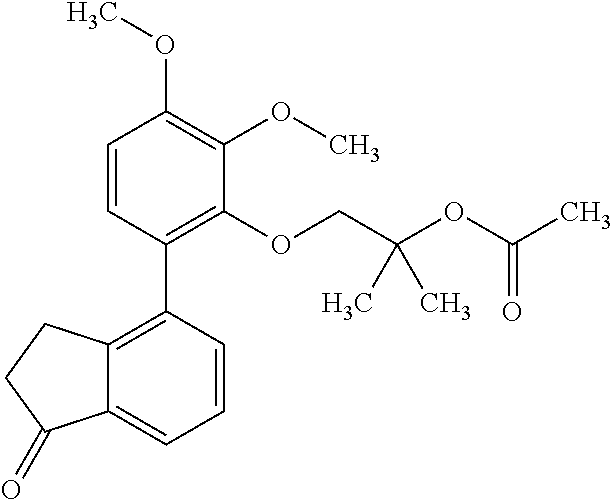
C1=CC(C2=C3C(=CC=C2)C(=O)CC3)=C(OCC(OC(C)=O)(C)C)C(OC)=C1OC
